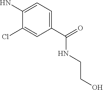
C1(C(=O)NCCO)=CC=C(N)C(Cl)=C1
